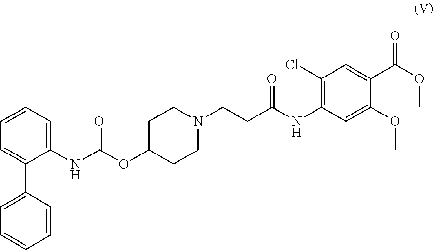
C1(NC(OC2CCN(CCC(NC3=C(Cl)C=C(C(=O)OC)C(OC)=C3)=O)CC2)=O)=CC=CC=C1C1=CC=CC=C1
